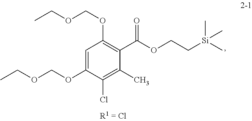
C1=C(OCOCC)C(Cl)=C(C)C(C(OCC[Si](C)(C)C)=O)=C1OCOCC
